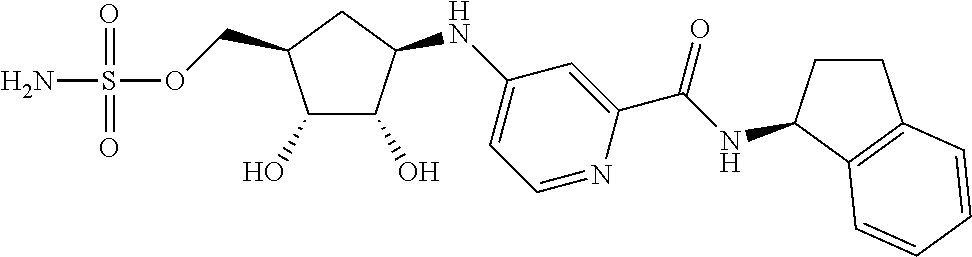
OC1C(O)C(NC2=CC=NC(C(NC3CCC4=C3C=CC=C4)=O)=C2)CC1COS(N)(=O)=O
